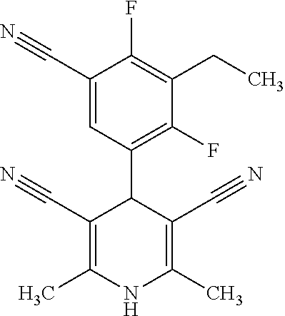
C1(C#N)=CC(C2C(C#N)=C(C)NC(C)=C2C#N)=C(F)C(CC)=C1F
